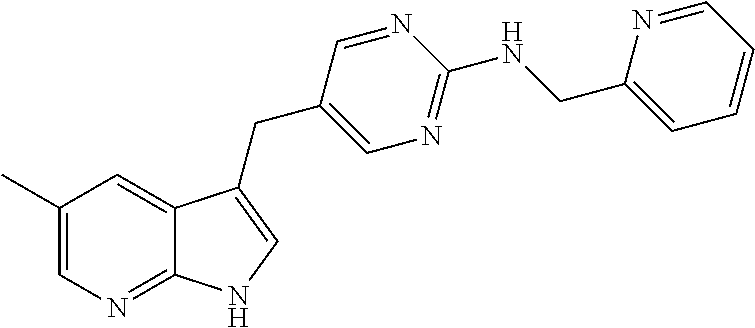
C1(C)=CN=C2C(=C1)C(CC1=CN=C(NCC3=CC=CC=N3)N=C1)=CN2
